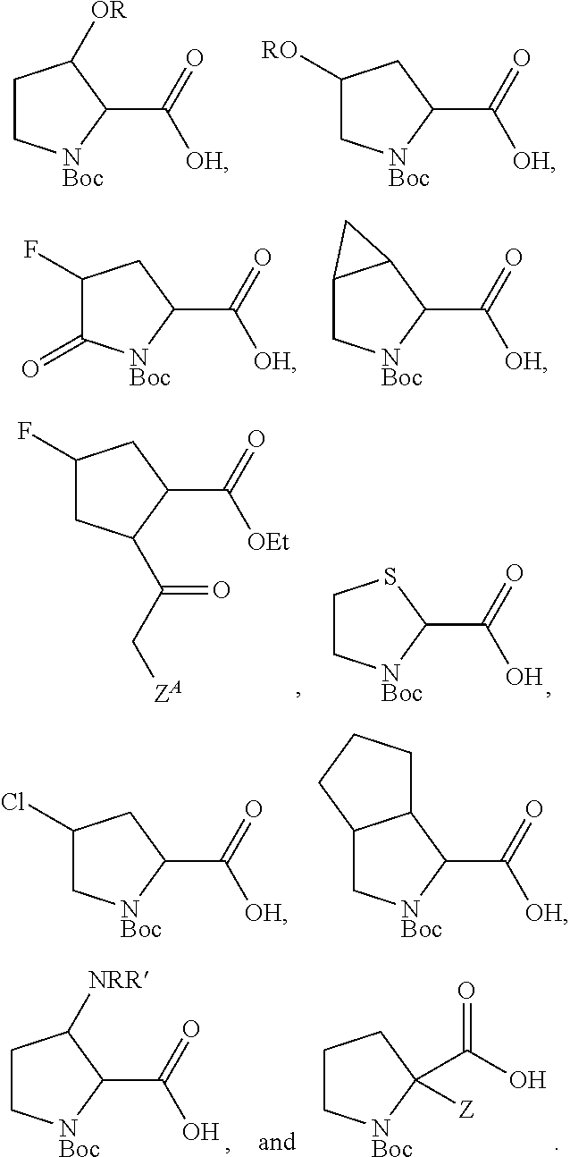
C1C([OR])C(C(=O)[OH])[NBoc]C1.C1([RO])CC(C(=O)[OH])[NBoc]C1.C1(F)CC(C(=O)[OH])[NBoc]C1=O.C12C(C(C(=O)[OH])[NBoc]C1)C2.C1SC(C(=O)O)[NBoc]C1.C1(F)CC(C(C[ZA])=O)C(C(=O)[OEt])C1.C1(Cl)CC(C(=O)[OH])[NBoc]C1.C12C(C(C(=O)[OH])[NBoc]C1)CCC2.C1CC(C(O)=O)([Z])[NBoc]C1.C1C([NRR])C(C(=O)O)[NBoc]C1
